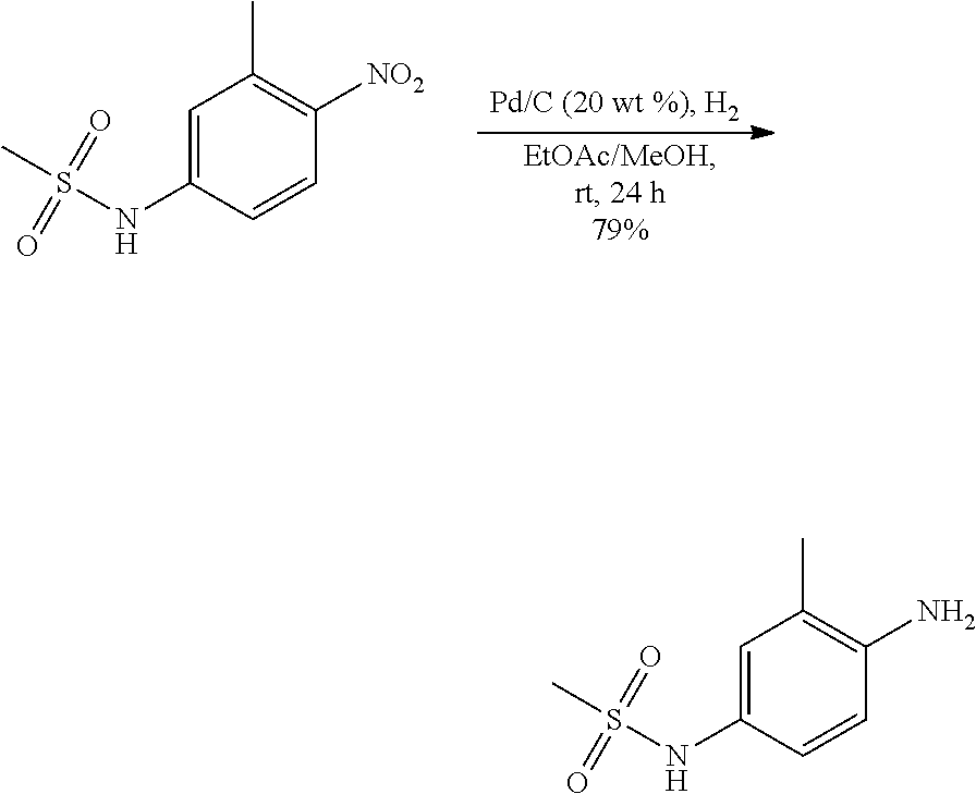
C1=C(NS(C)(=O)=O)C=CC([NO2])=C1C.C1=C(NS(C)(=O)=O)C=CC(N)=C1C
